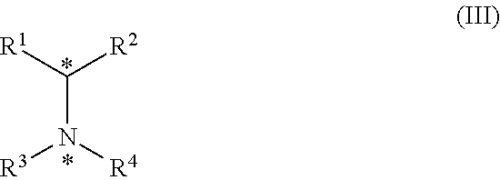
[R1]C([R2])N([R4])[R3]
